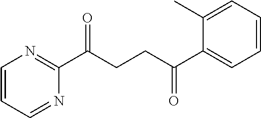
C1(C(CCC(C2=CC=CC=C2C)=O)=O)=NC=CC=N1
